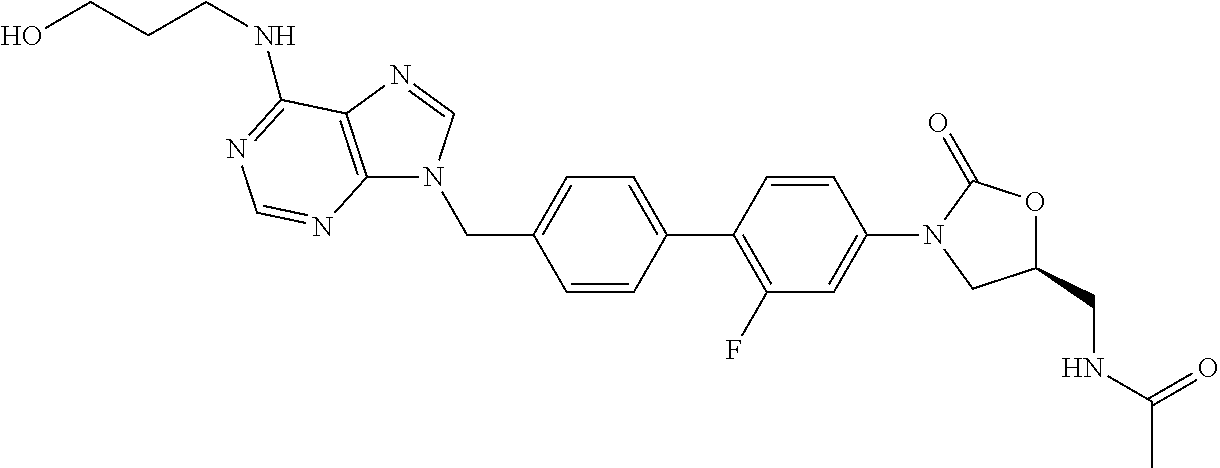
C1(CN2C3=C(N=C2)C(NCCCO)=NC=N3)=CC=C(C2=C(F)C=C(N3CC(CNC(C)=O)OC3=O)C=C2)C=C1
